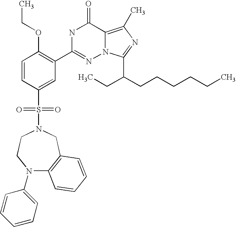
C1=CC(S(=O)(=O)N2CCN(C3=CC=CC=C3)C3=C(C2)C=CC=C3)=CC(C2=NN3C(=C(C)N=C3C(CCCCCC)CC)C(=O)N2)=C1OCC
